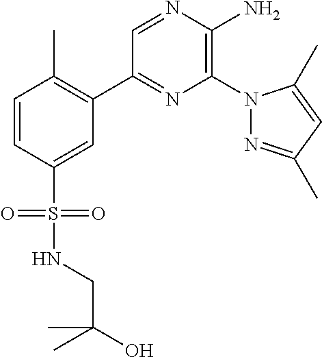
C1(C2=C(C)C=CC(S(=O)(=O)NCC(O)(C)C)=C2)=NC(N2N=C(C)C=C2C)=C(N)N=C1
